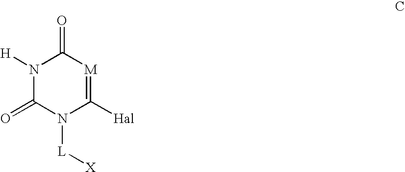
N1([H])C(=O)N([L][X])C([Hal])=[M]C1=O
